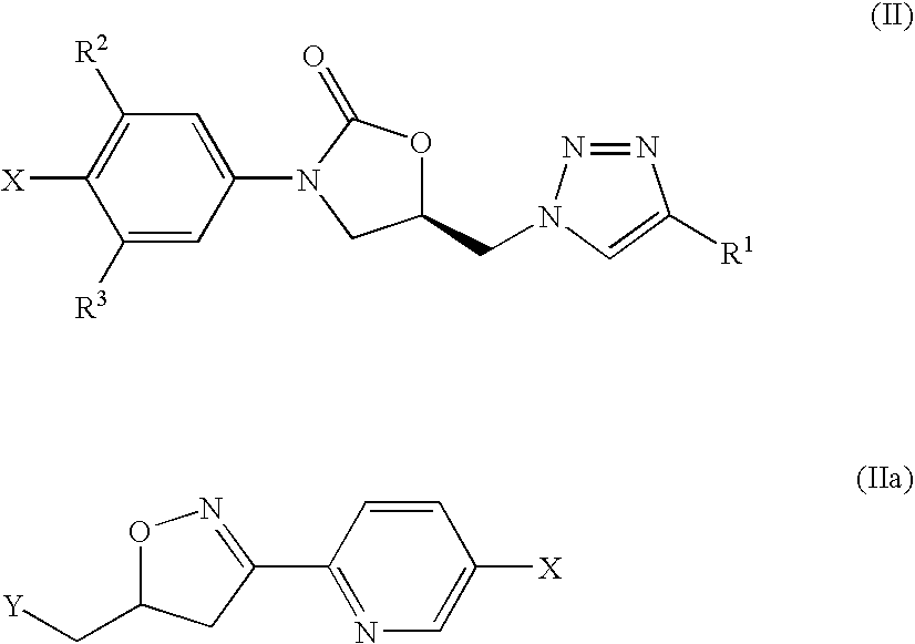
C1([R2])=C([X])C([R3])=CC(N2C(=O)OC(CN3N=NC([R1])=C3)C2)=C1.O1C(C[Y])CC(C2=NC=C([X])C=C2)=N1
